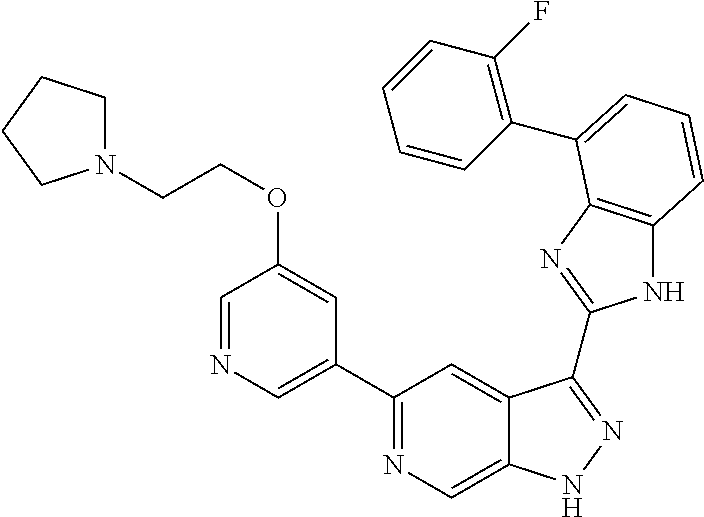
C1(C2=NC=C3C(=C2)C(C2=NC4=C(N2)C=CC=C4C2=C(F)C=CC=C2)=NN3)=CN=CC(OCCN2CCCC2)=C1
